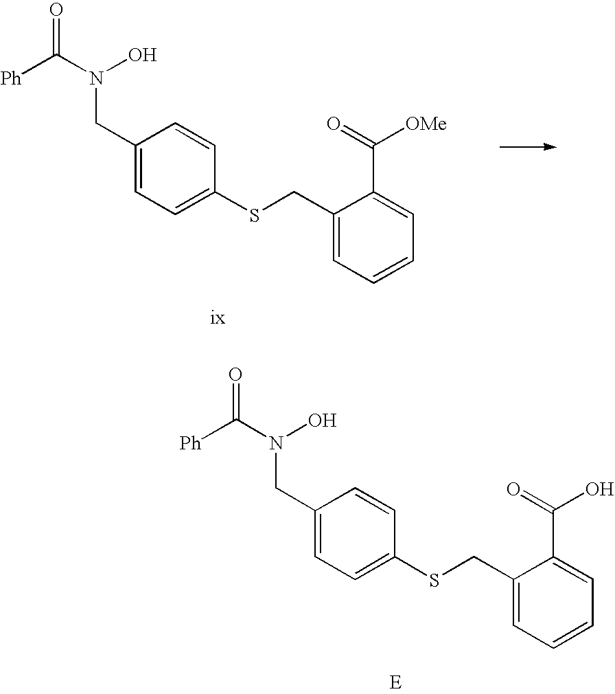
C1(CSC2=CC=C(CN(C([Ph])=O)O)C=C2)=CC=CC=C1C(=O)O.C1(CSC2=CC=C(CN(C([Ph])=O)O)C=C2)=CC=CC=C1C(=O)[OMe]
